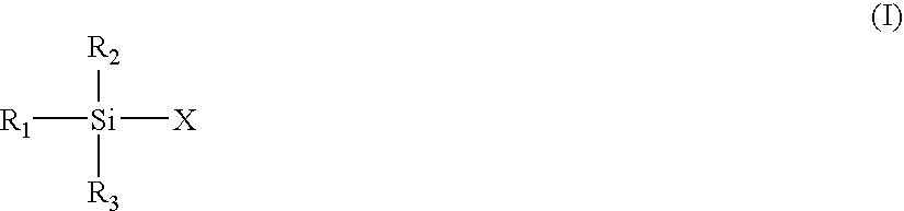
[R1][Si]([X])([R2])[R3]
